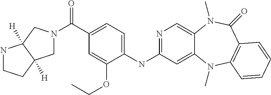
C1(NC2=NC=C3C(=C2)N(C)C2=C(C(=O)N3C)C=CC=C2)=CC=C(C(=O)N2CC3([H])C([H])(C2)NCC3)C=C1OCC
